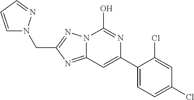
N12C(=NC(CN3C=CC=N3)=N1)C=C(C1=CC=C(Cl)C=C1Cl)N=C2O
